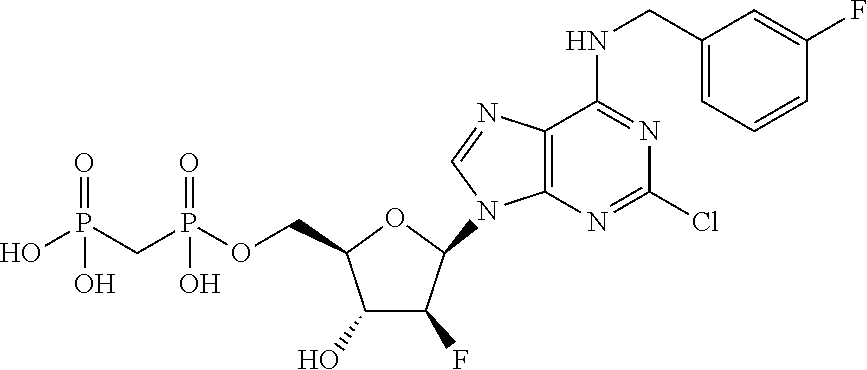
C1(O)C(F)C(N2C3=C(C(NCC4=CC=CC(F)=C4)=NC(Cl)=N3)N=C2)OC1COP(CP(O)(=O)O)(=O)O
